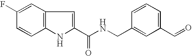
C12=C(C=C(F)C=C1)C=C(C(NCC1=CC(C=O)=CC=C1)=O)N2
